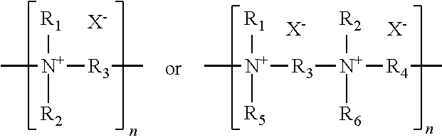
[R1][N+]([R2])([R3]C)C.[X-].[R1][N+]([R5])([R3][N+]([R2])([R6])[R4]C)C.[X-].[X-]
